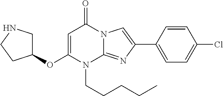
O(C1=CC(=O)N2C(=NC(C3=CC=C(Cl)C=C3)=C2)N1CCCCC)C1CNCC1
